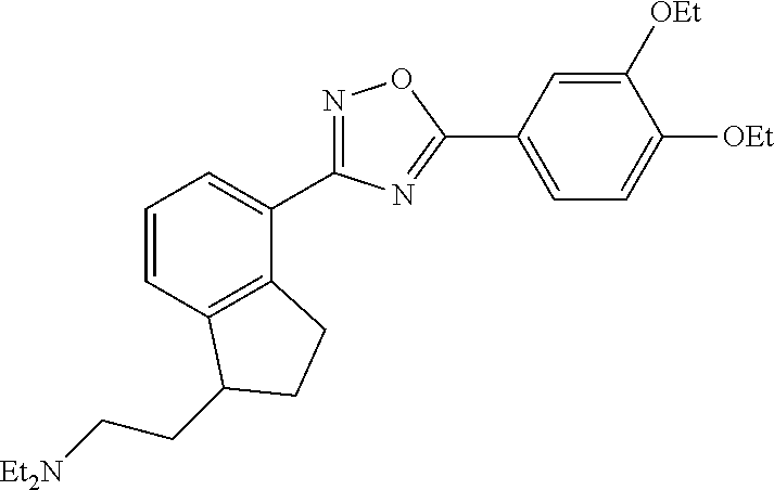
C1([OEt])=CC(C2=NC(C3=CC=CC4=C3CCC4CC[Et2N])=NO2)=CC=C1[OEt]
